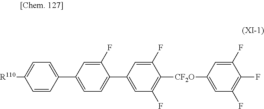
C1=C(C2=CC=C(C3=CC(F)=C([CF2O]C4=CC(F)=C(F)C(F)=C4)C(F)=C3)C(F)=C2)C=CC([R110])=C1
